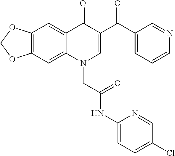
C12=C(C=C3C(=C1)C(=O)C(C(C1=CC=CN=C1)=O)=CN3CC(NC1=CC=C(Cl)C=N1)=O)OCO2
